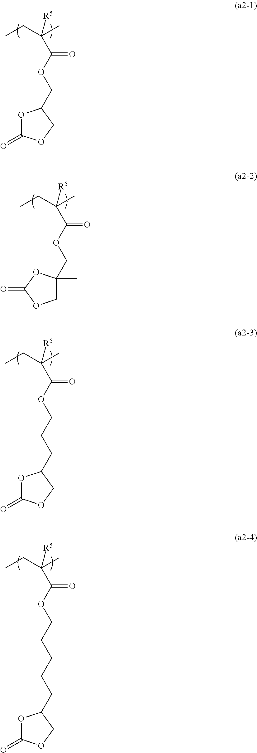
O1C(=O)OCC1COC(C([R5])(CC)C)=O.C1C(C)(COC(=O)C([R5])(CC)C)OC(=O)O1.O1C(=O)OCC1CCCOC(C([R5])(CC)C)=O.C(COC(C([R5])(CC)C)=O)CCCC1OC(=O)OC1
